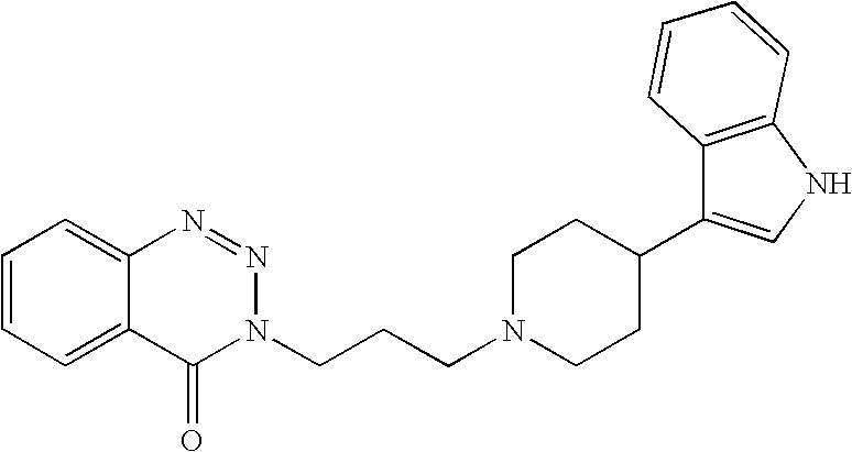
C1=CC=C2C(=C1)N=NN(CCCN1CCC(C3=CNC4=C3C=CC=C4)CC1)C2=O
